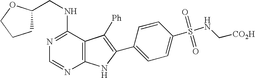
N1=C(NCC2CCCO2)C2=C(N=C1)NC(C1=CC=C(S(=O)(=O)NC[CO2H])C=C1)=C2[Ph]
